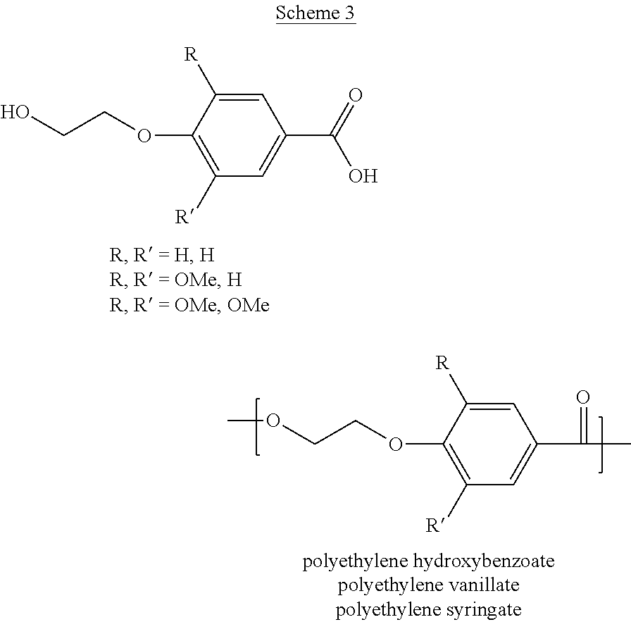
C1=C([R])C(OCCO)=C([R])C=C1C(=O)O.C1=C([R])C(OCCOC)=C([R])C=C1C(=O)C
